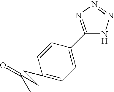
C1=CC(CCC(=O)C)=CC=C1C1=NN=NN1
